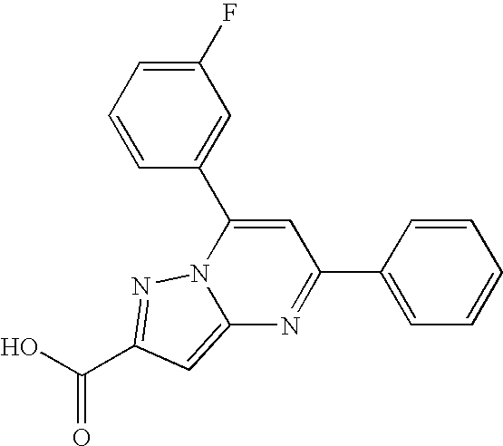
O=C(O)C1=NN2C(=C1)N=C(C1=CC=CC=C1)C=C2C1=CC(F)=CC=C1
